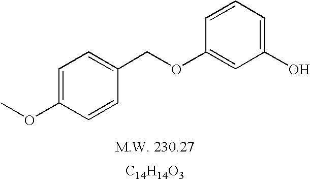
COC1=CC=C(COC2=CC(O)=CC=C2)C=C1.[C14H14O3]
